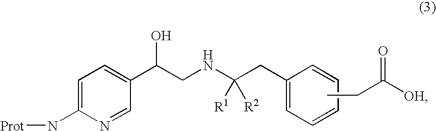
C1=C(N[Prot])N=CC(C(O)CNC(CC2=CC=CC=C2)([R1])[R2])=C1.CCC([OH])=O
